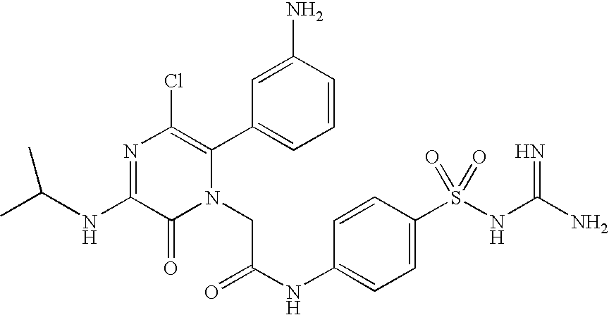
N(C1=NC(Cl)=C(C2=CC=CC(N)=C2)N(CC(NC2=CC=C(S(NC(N)=N)(=O)=O)C=C2)=O)C1=O)C(C)C
